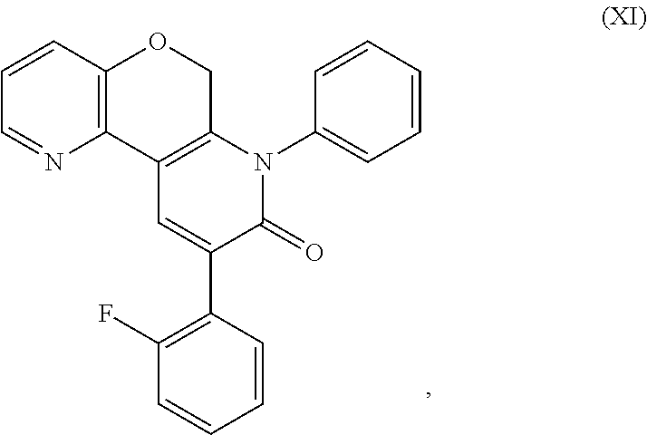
C1(N2C3=C(C=C(C4=C(F)C=CC=C4)C2=O)C2=C(C=CC=N2)OC3)=CC=CC=C1
